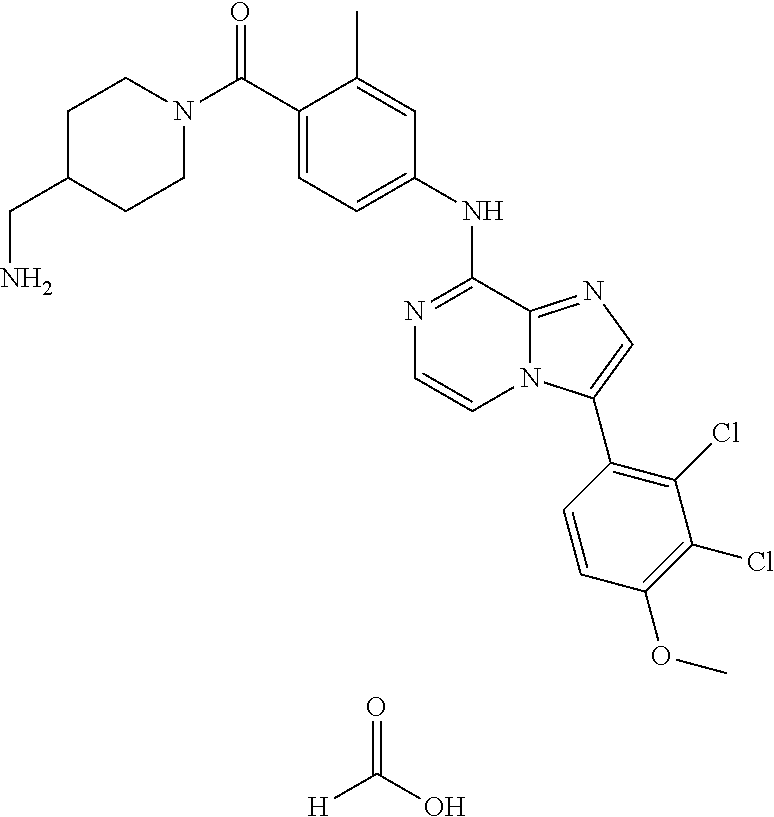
N1=C(NC2=CC=C(C(N3CCC(CN)CC3)=O)C(C)=C2)C2=NC=C(C3=C(Cl)C(Cl)=C(OC)C=C3)N2C=C1.O=C(O)[H]
